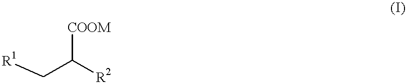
[R1]CC([R2])[COOM]
